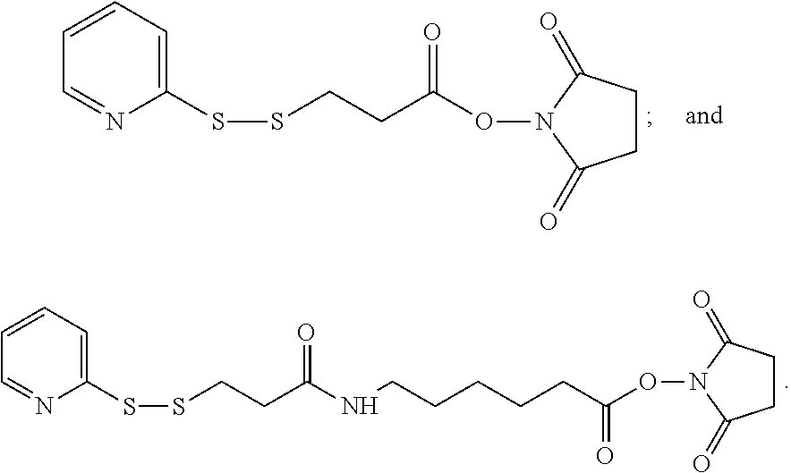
C(C(ON1C(=O)CCC1=O)=O)CSSC1=CC=CC=N1.C(C(NCCCCCC(ON1C(=O)CCC1=O)=O)=O)CSSC1=CC=CC=N1
